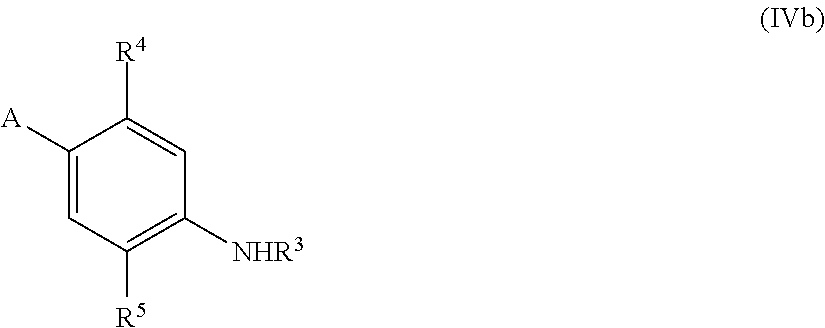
C1([A])=CC([R5])=C([NHR3])C=C1[R4]
